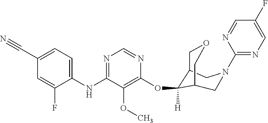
C1(NC2=NC=NC(OC3([H])C4COCC3CN(C3=NC=C(F)C=N3)C4)=C2OC)=CC=C(C#N)C=C1F
